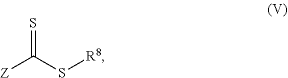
[Z]C(S[R8])=S
